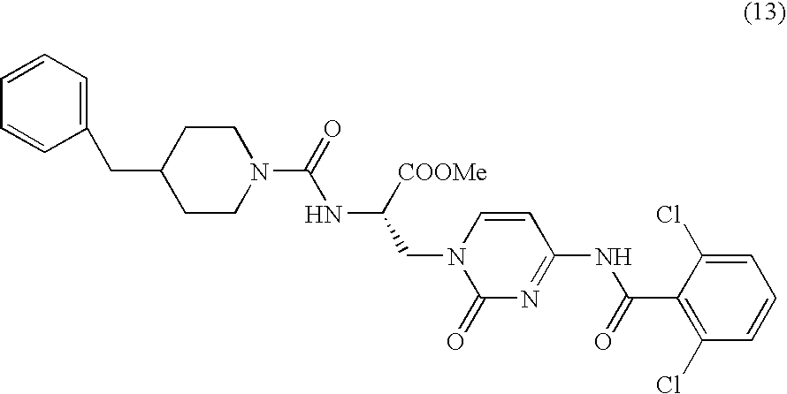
N(C([COOMe])CN1C(=O)N=C(NC(C2=C(Cl)C=CC=C2Cl)=O)C=C1)C(N1CCC(CC2=CC=CC=C2)CC1)=O
